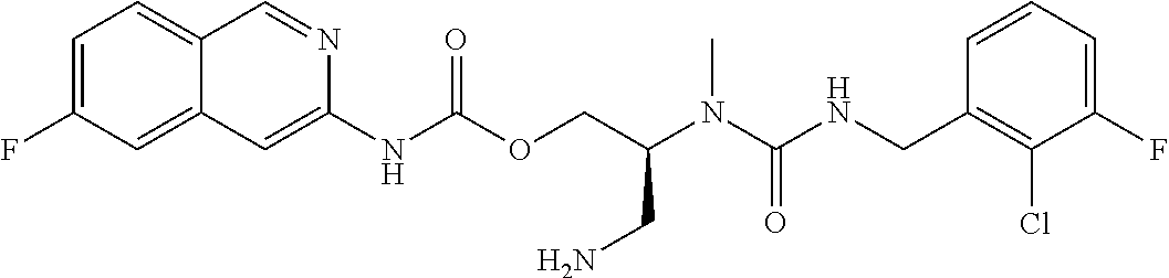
C1=CC(CNC(N(C(COC(NC2=CC3=CC(F)=CC=C3C=N2)=O)CN)C)=O)=C(Cl)C(F)=C1
